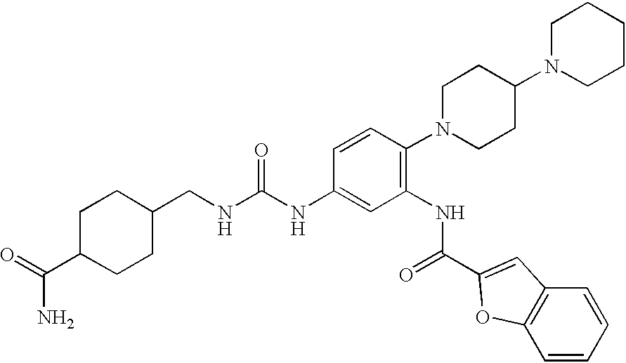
O=C(N)C1CCC(CNC(NC2=CC(NC(=O)C3=CC4=C(C=CC=C4)O3)=C(N3CCC(N4CCCCC4)CC3)C=C2)=O)CC1
